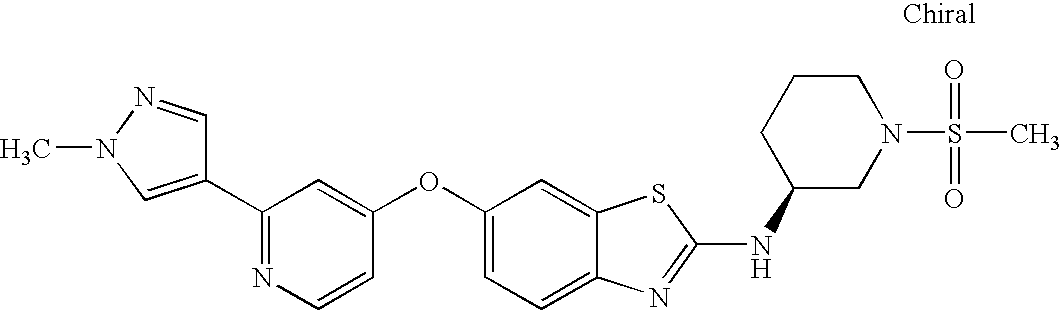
N1=C(C2=CN(C)N=C2)C=C(OC2=CC=C3C(=C2)SC(NC2CN(S(C)(=O)=O)CCC2)=N3)C=C1
